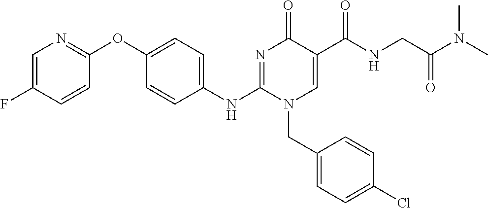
C1=C(F)C=CC(OC2=CC=C(NC3=NC(=O)C(C(NCC(N(C)C)=O)=O)=CN3CC3=CC=C(Cl)C=C3)C=C2)=N1
